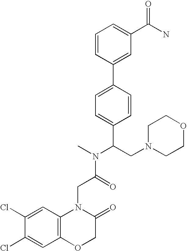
C1=C(Cl)C(Cl)=CC2=C1N(CC(N(C)C(C1=CC=C(C3=CC(C(N)=O)=CC=C3)C=C1)CN1CCOCC1)=O)C(=O)CO2
